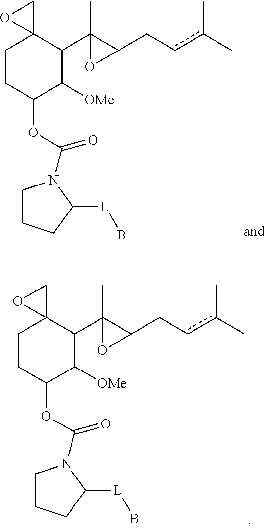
C1CC(OC(=O)N2CCCC2[L]B)C([OMe])C(C2(C)C(Ccc(C)C)O2)C12CO2.C1CC(OC(=O)N2CCCC2[L]B)C([OMe])C(C2(C)C(Ccc(C)C)O2)C12CO2
